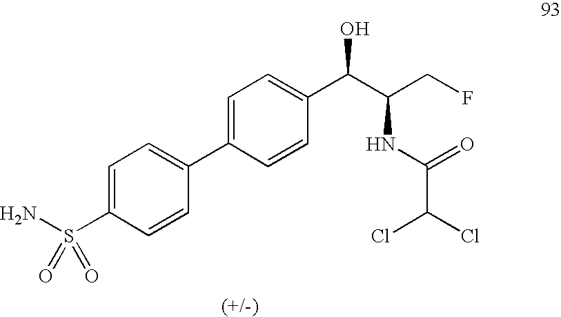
C1=C(C2=CC=C(S(N)(=O)=O)C=C2)C=CC(C(C(CF)NC(=O)C(Cl)Cl)O)=C1
